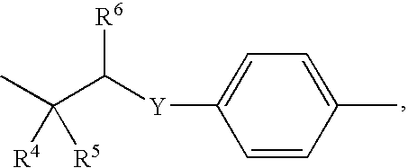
C1=CC(C)=CC=C1[Y]C(C(C)([R4])[R5])[R6]
